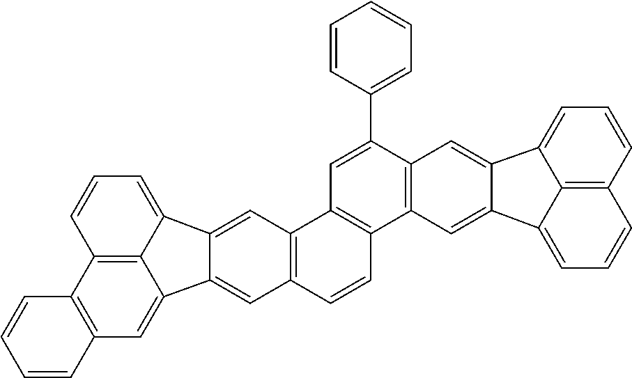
C12=C(C=C3C4=C1C=CC=C4C1=CC4=C(C=CC5=C4C=C(C4=CC=CC=C4)C4=C5C=C5C(=C4)C4=CC=CC6=C4C5=CC=C6)C=C31)C=CC=C2
